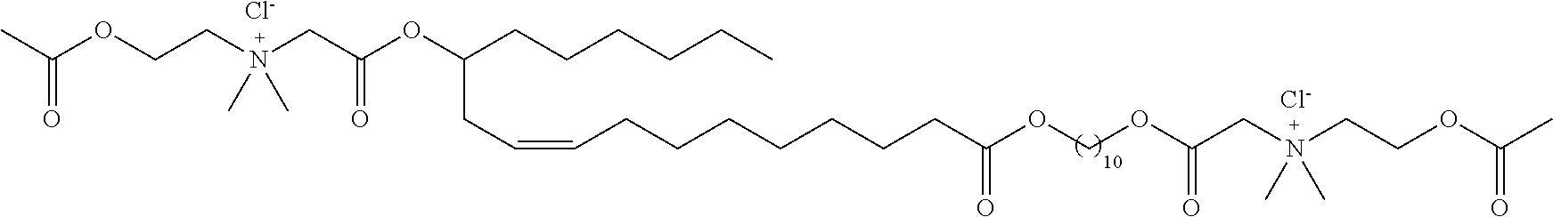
CC(OCCN(CC(OC(CCCCCC)CC=CCCCCCCCC(OCOC(CN(CCOC(C)=O)(C)C)=O)=O)=O)(C)C)=O.[Cl-].[Cl-]
